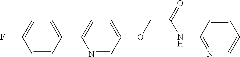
C1(C2=CC=C(OCC(=O)NC3=NC=CC=C3)C=N2)=CC=C(F)C=C1
